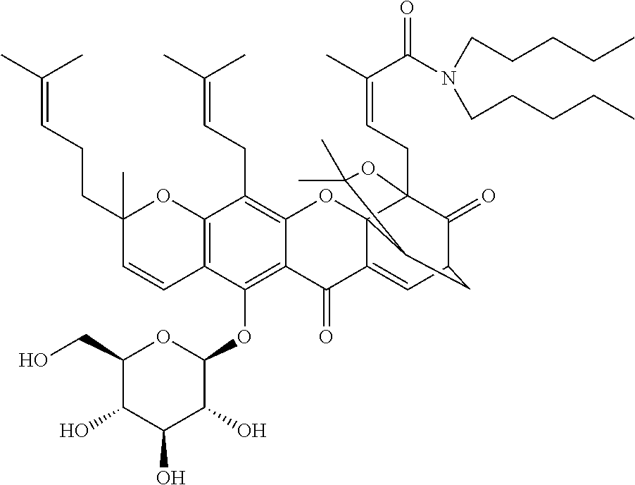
C1(O)C(CO)OC(OC2=C3C(=C(CC=C(C)C)C4=C2C=CC(C)(CCC=C(C)C)O4)OC24C(=CC5C(=O)C2(CC=C(C)C(=O)N(CCCCC)CCCCC)OC(C)(C)C4C5)C3=O)C(O)C1O
